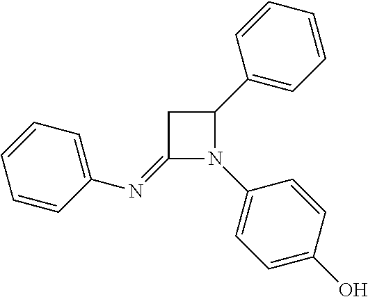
C1=CC=C(N=C2N(C3=CC=C(O)C=C3)C(C3=CC=CC=C3)C2)C=C1
